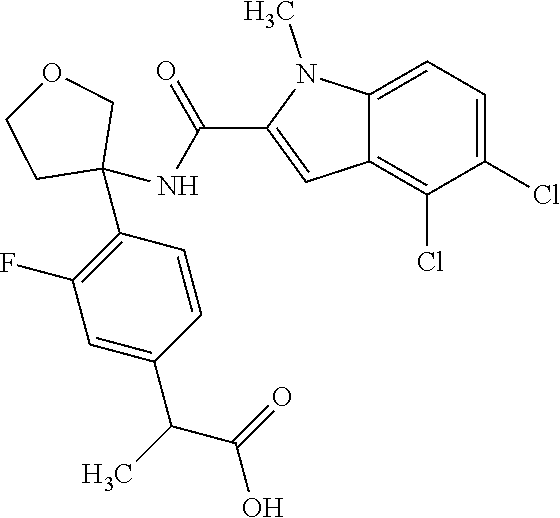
C1=C2C(=C(Cl)C(Cl)=C1)C=C(C(NC1(C3=C(F)C=C(C(C)C(=O)O)C=C3)COCC1)=O)N2C
